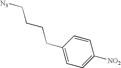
C1(CCCC[N3])=CC=C([NO2])C=C1
